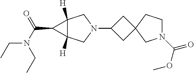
C1C(N2CC3([H])C([H])(C2)C3C(N(CC)CC)=O)CC12CN(C(OC)=O)CC2
